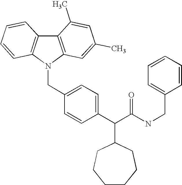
C12=C(N(CC3=CC=C(C(C(NCC4=CC=CC=C4)=O)C4CCCCCC4)C=C3)C3=C1C=CC=C3)C=C(C)C=C2C
